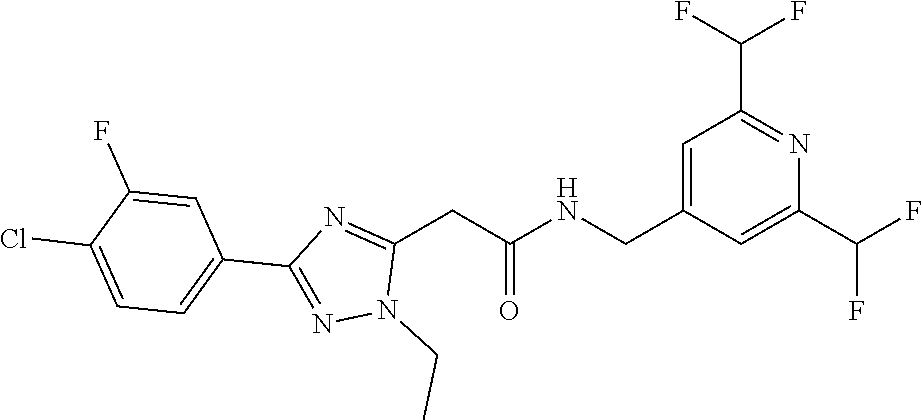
C1(CC(NCC2=CC(C(F)F)=NC(C(F)F)=C2)=O)=NC(C2=CC=C(Cl)C(F)=C2)=NN1CC
